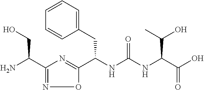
C(NC(NC(C(O)=O)C(O)C)=O)(C1=NC(C(N)CO)=NO1)CC1=CC=CC=C1
